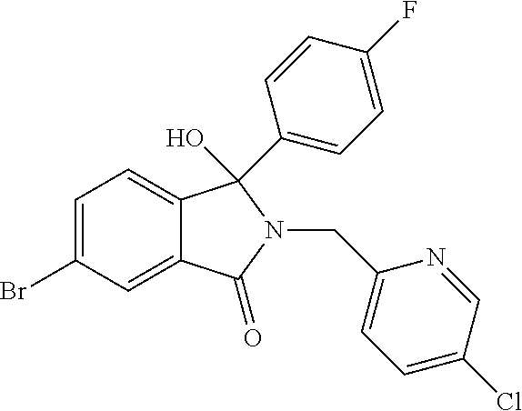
C1=C(Br)C=C2C(=C1)C(C1=CC=C(F)C=C1)(O)N(CC1=CC=C(Cl)C=N1)C2=O
